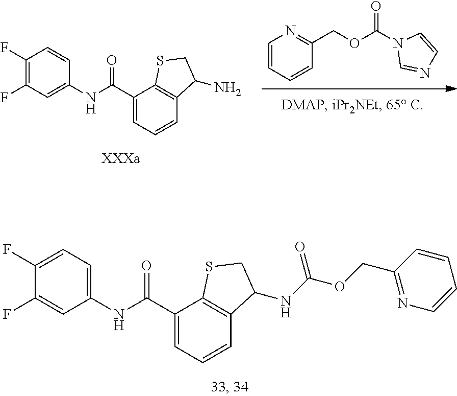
C1(F)=CC(NC(C2=CC=CC3=C2SCC3NC(OCC2=NC=CC=C2)=O)=O)=CC=C1F.C1=CC=CC(COC(N2C=NC=C2)=O)=N1.C1(F)=C(F)C=CC(NC(C2=CC=CC3=C2SCC3N)=O)=C1
